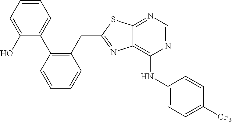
C1(CC2=NC3=C(NC4=CC=C([CF3])C=C4)N=CN=C3S2)=C(C2=CC=CC=C2O)C=CC=C1
